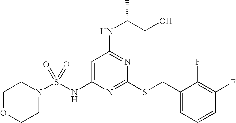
C1=C(NS(N2CCOCC2)(=O)=O)N=C(SCC2=CC=CC(F)=C2F)N=C1NC(CO)C
